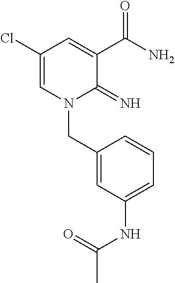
C1(Cl)=CN(CC2=CC(NC(C)=O)=CC=C2)C(=N)C(C(N)=O)=C1
